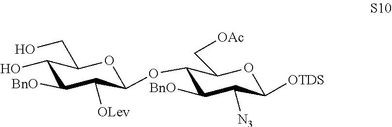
C1(OC2C([OLev])C([BnO])C(O)C(CO)O2)C([BnO])C([N3])C([OTDS])OC1C[OAc]
